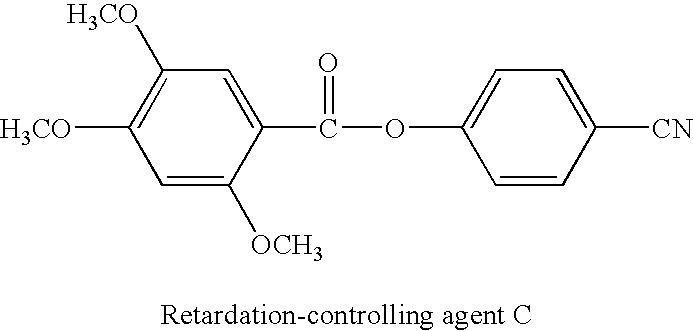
C1([H3CO])=C([H3CO])C=C([OCH3])C(C(OC2=CC=C([CN])C=C2)=O)=C1
